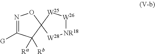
N1=C([G])C([Ra])([Rb])C2(O1)[W28][NR18][W26][W25]2
